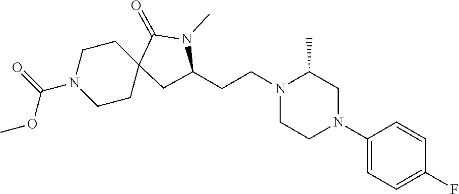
C1(N2CC(C)N(CCC3CC4(CCN(C(=O)OC)CC4)C(=O)N3C)CC2)=CC=C(F)C=C1
